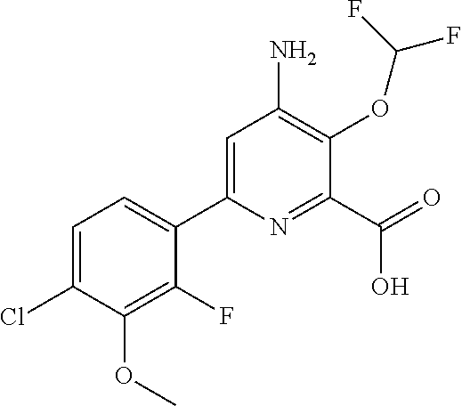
C1=C(C2=CC=C(Cl)C(OC)=C2F)N=C(C(=O)O)C(OC(F)F)=C1N
